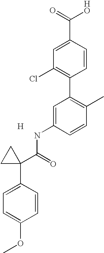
[H].C1=C(NC(=O)C2(C3=CC=C(OC)C=C3)CC2)C=CC(C)=C1C1=C(Cl)C=C(C(O)=O)C=C1
